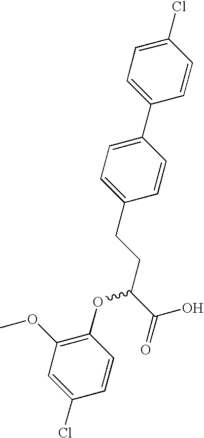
C1(Cl)=CC=C(C2=CC=C(CCC(C(O)=O)OC3=C(OC)C=C(Cl)C=C3)C=C2)C=C1
